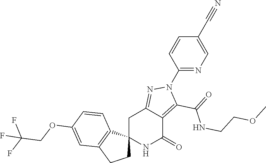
C12(NC(=O)C3=C(C(=O)NCCOC)N(C4=NC=C(C#N)C=C4)N=C3C1)CCC1=C2C=CC(OCC(F)(F)F)=C1
